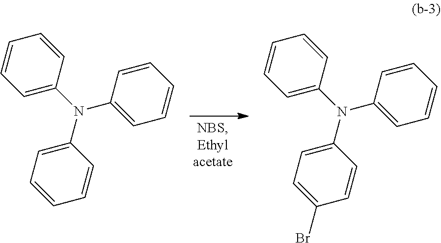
C1=CC(N(C2=CC=CC=C2)C2=CC=CC=C2)=CC=C1.C1=CC(N(C2=CC=CC=C2)C2=CC=C(Br)C=C2)=CC=C1
